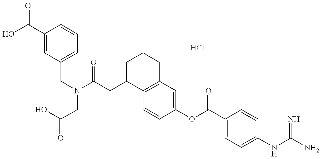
OC(C1=CC(CN(CC(=O)O)C(CC2C3=C(CCC2)C=C(OC(C2=CC=C(NC(N)=N)C=C2)=O)C=C3)=O)=CC=C1)=O.Cl
